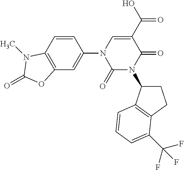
C1(=O)N(C2CCC3=C2C=CC=C3C(F)(F)F)C(=O)C(C(O)=O)=CN1C1=CC2=C(C=C1)N(C)C(=O)O2
